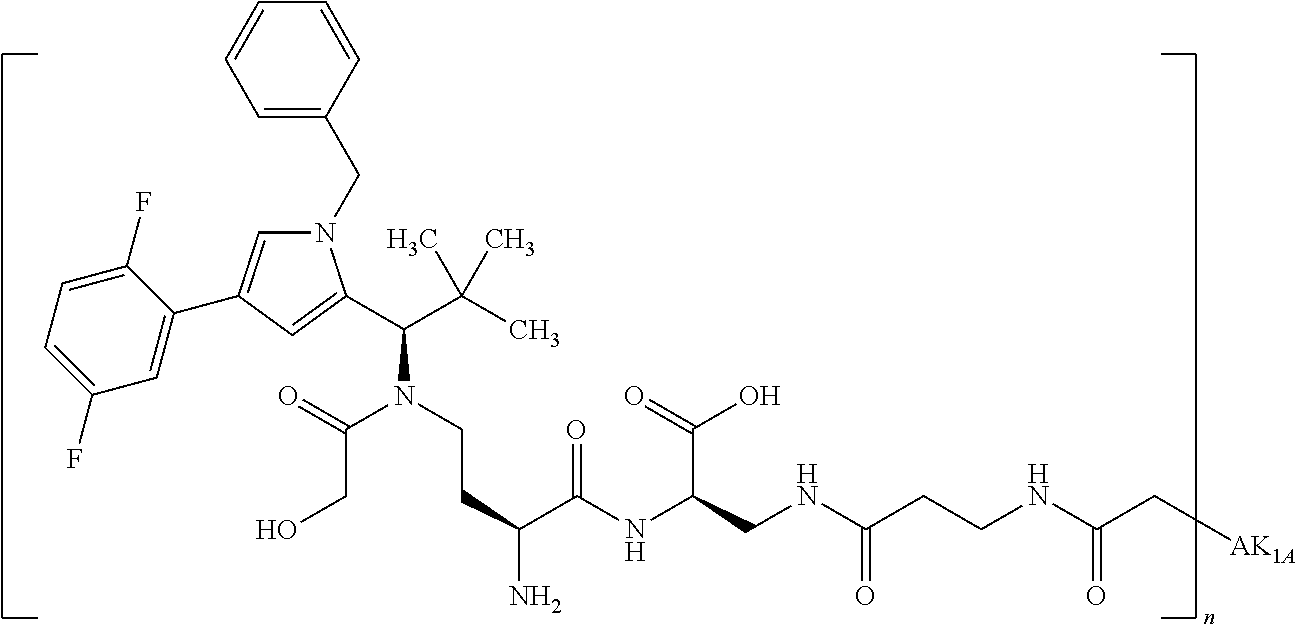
N1(CC2=CC=CC=C2)C=C(C2=CC(F)=CC=C2F)C=C1C(C(C)(C)C)N(CCC(C(NC(CNC(CCNC(C[AK1A])=O)=O)C(=O)O)=O)N)C(=O)CO
